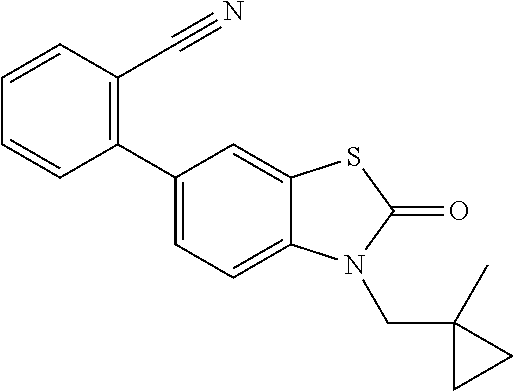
C1(C2=CC=C3C(=C2)SC(=O)N3CC2(C)CC2)=C(C#N)C=CC=C1
